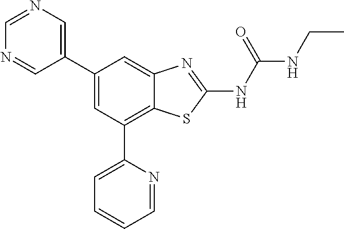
C1(C2=CN=CN=C2)=CC(C2=CC=CC=N2)=C2C(=C1)N=C(NC(NCC)=O)S2
